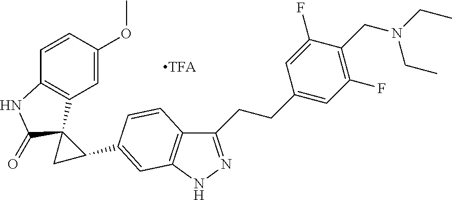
C1=C(OC)C=CC2=C1C1(C(=O)N2)CC1C1=CC2=C(C(CCC3=CC(F)=C(CN(CC)CC)C(F)=C3)=NN2)C=C1
